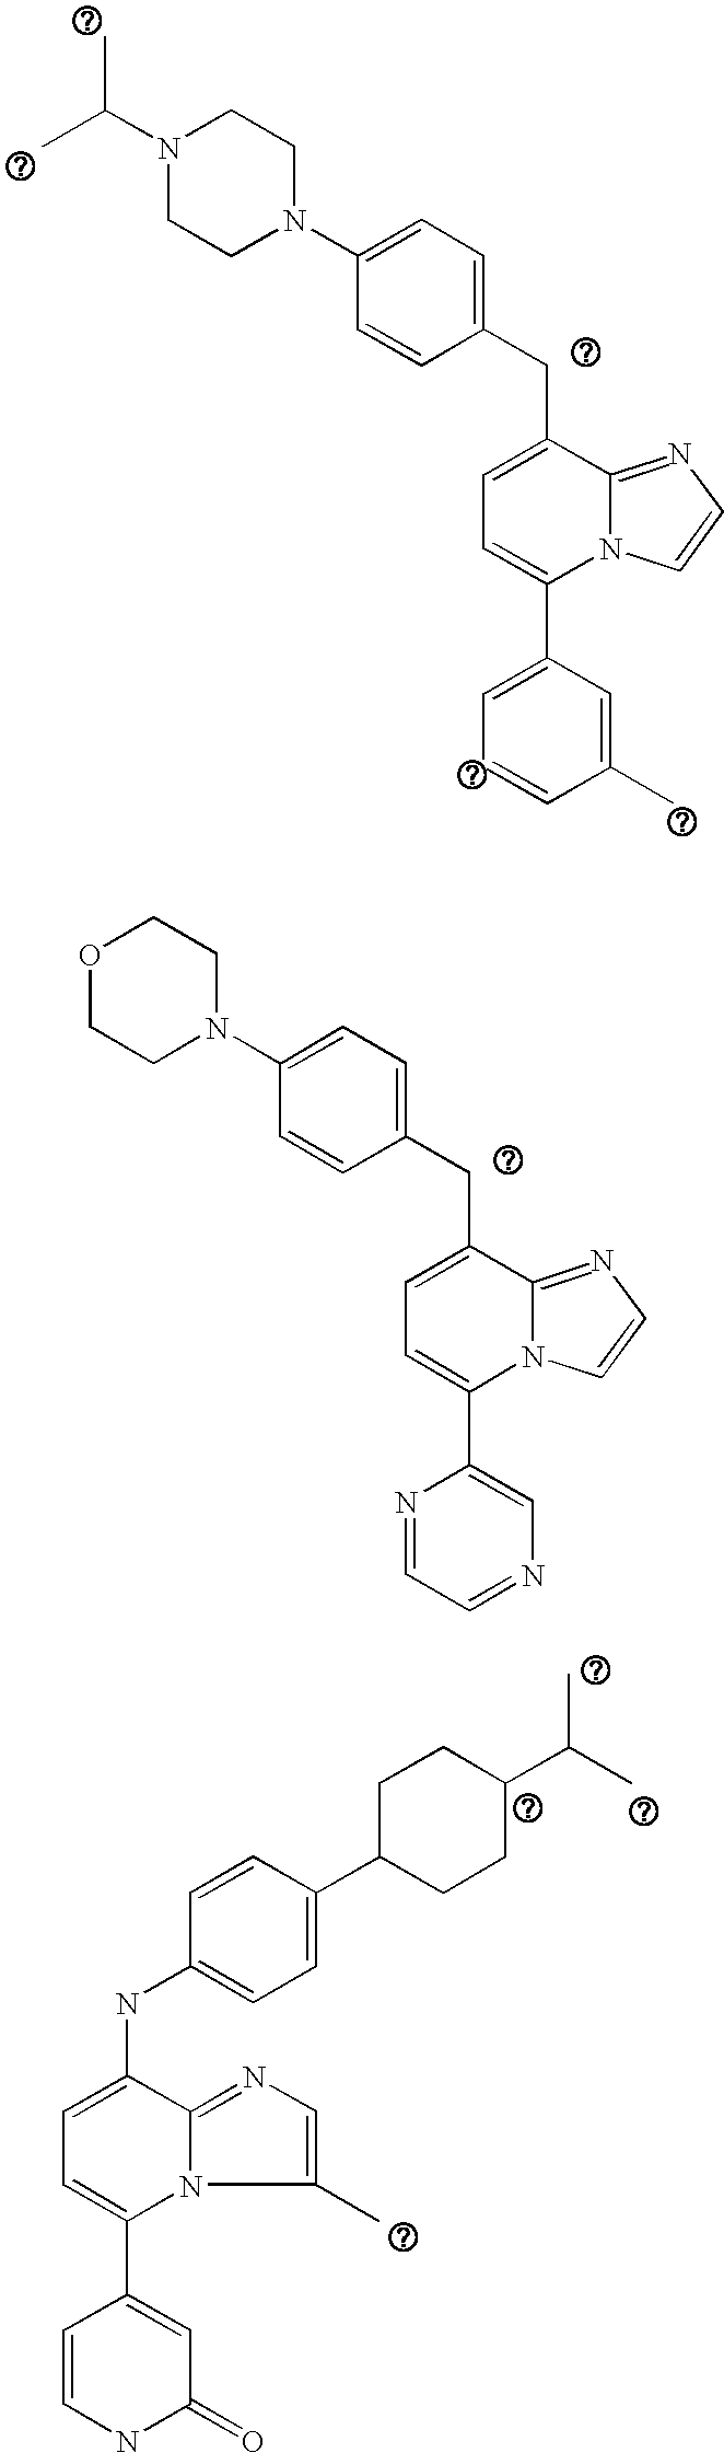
C1(C2=CC=C(CC3=CC=C(N4CCOCC4)C=C3)C3=NC=CN23)=CN=CC=N1.C1(C2=CC=C(CC3=CC=C(N4CCN(C(C)C)CC4)C=C3)C3=NC=CN23)=CC=CC(C)=C1.C1=CNC(=O)C=C1C1=CC=C(NC2=CC=C(C3CCC(C(C)C)CC3)C=C2)C2=NC=C(C)N12
